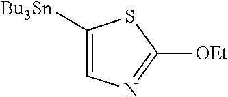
C1([Bu3Sn])=CN=C([OEt])S1
